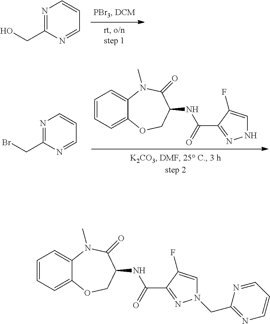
N1=C(CO)N=CC=C1.C1=CC=C2C(=C1)N(C)C(=O)C(NC(=O)C1=NNC=C1F)CO2.N1=C(CBr)N=CC=C1.C1=CC=C2C(=C1)N(C)C(=O)C(NC(=O)C1=NN(CC3=NC=CC=N3)C=C1F)CO2
